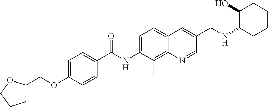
C1C(COC2=CC=C(C(NC3=CC=C4C(=C3C)N=CC(CNC3CCCCC3O)=C4)=O)C=C2)OCC1
